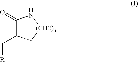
C1(=O)C(C[R1])C[(CH2)n]N1
